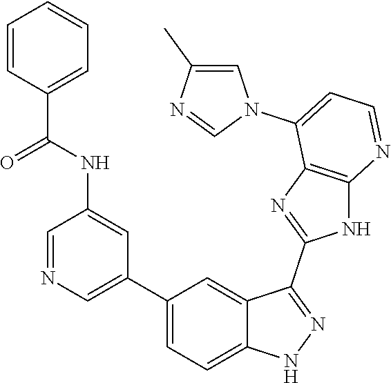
C1=NC=C(C2=CC=C3C(=C2)C(C2=NC4=C(N2)N=CC=C4N2C=C(C)N=C2)=NN3)C=C1NC(C1=CC=CC=C1)=O
